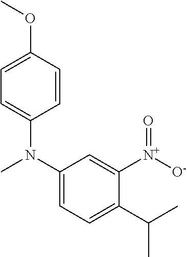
C1=C(OC)C=CC(N(C2=CC=C(C(C)C)C([N+]([O-])=O)=C2)C)=C1
